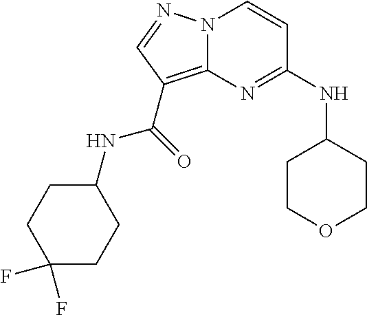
N(C1=NC2=C(C(NC3CCC(F)(F)CC3)=O)C=NN2C=C1)C1CCOCC1
